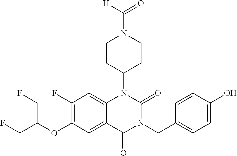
C12=CC(F)=C(OC(CF)CF)C=C1C(=O)N(CC1=CC=C(O)C=C1)C(=O)N2C1CCN(C([H])=O)CC1
